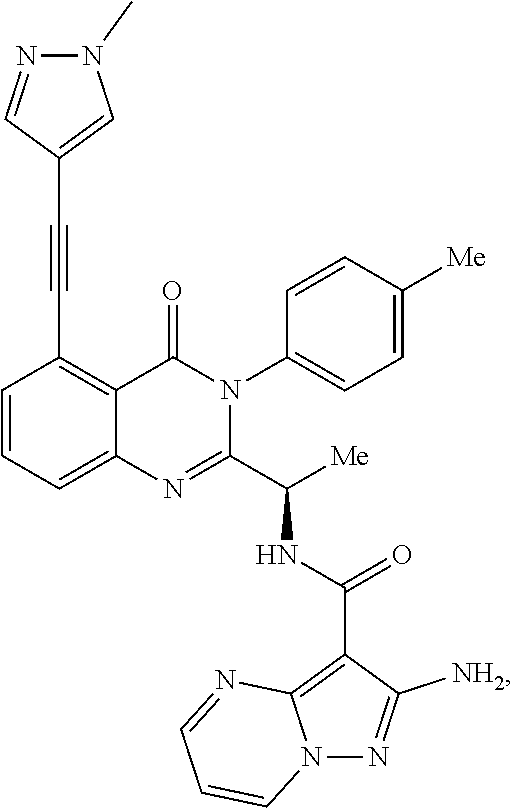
C1=CC=C2C(=C1C#CC1=CN(C)N=C1)C(=O)N(C1=CC=C([Me])C=C1)C(C([Me])NC(C1=C3N(N=C1[NH2])C=CC=N3)=O)=N2
